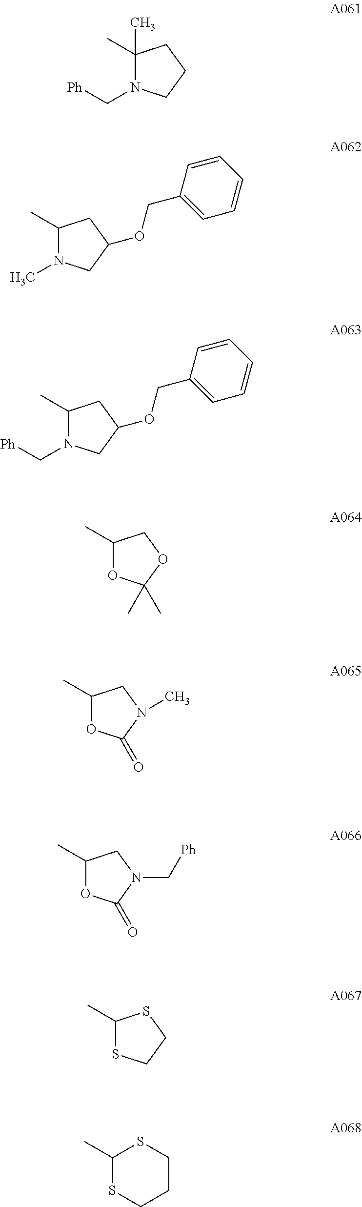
C1(C)(C)N(C[Ph])CCC1.C1(C)N(C)CC(OCC2=CC=CC=C2)C1.C1(C)N(C[Ph])CC(OCC2=CC=CC=C2)C1.C1(C)OC(C)(C)OC1.C1(C)OC(=O)N(C)C1.C1(C)OC(=O)N(C[Ph])C1.C1(C)SCCS1.C1(C)SCCCS1
